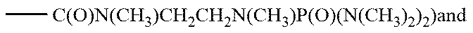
C[C(O)N(CH3)CH2CH2N(CH3)P(O)(N(CH3)2)2)and]
